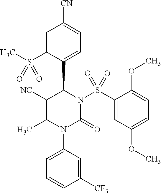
C1([NC])=C(C)N(C2=CC=CC([CF3])=C2)C(=O)N(S(C2=CC(OC)=CC=C2OC)(=O)=O)C1C1=CC=C([CN])C=C1S(C)(=O)=O
